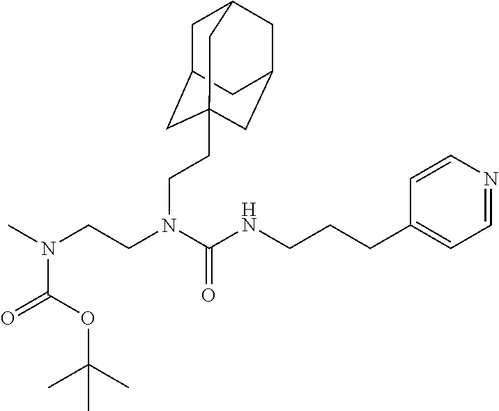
C1=NC=CC(CCCNC(N(CCN(C)C(=O)OC(C)(C)C)CCC23CC4CC(CC(C2)C4)C3)=O)=C1
